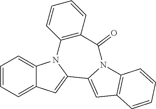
C1=CC=C2C(=C1)C=C1N2C2=C(C=CC=C2)C(=O)N2C1=CC1=C2C=CC=C1
